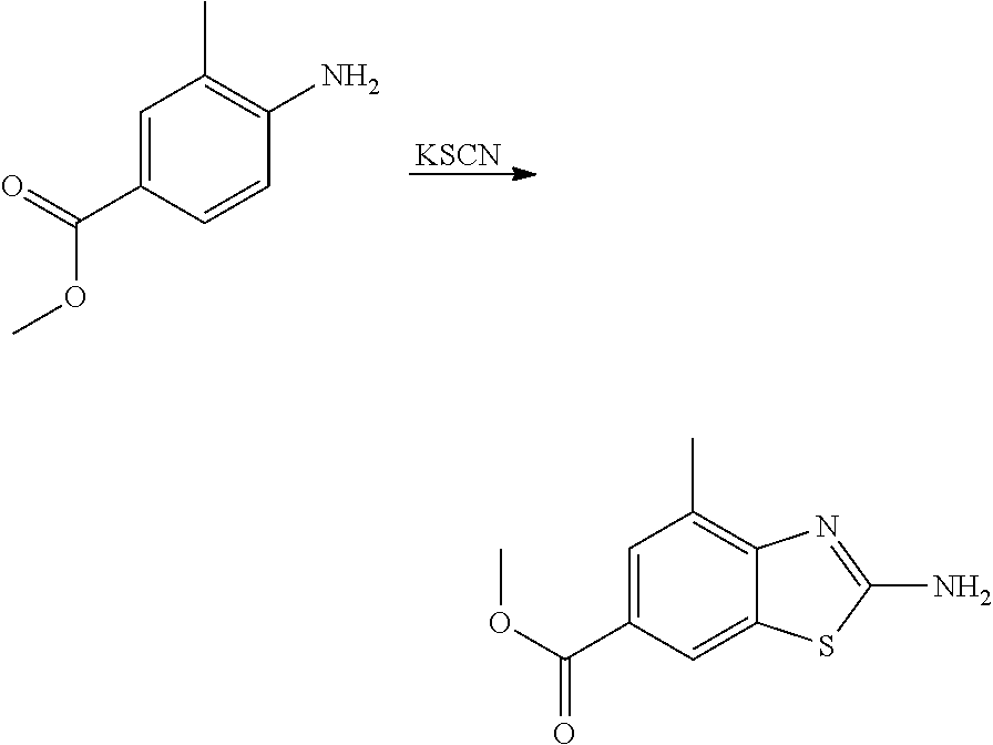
[KSCN].C(C1=CC(C)=C(N)C=C1)(=O)OC.COC(C1=CC(C)=C2C(=C1)SC(N)=N2)=O
